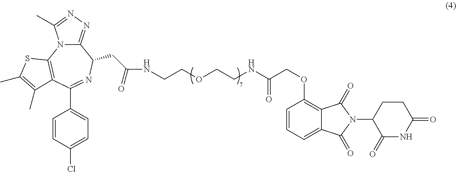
C12=NN=C(C)N1C1=C(C(C3=CC=C(Cl)C=C3)=NC2CC(NCCOCCNC(COC2=C3C(=CC=C2)C(=O)N(C2C(=O)NC(=O)CC2)C3=O)=O)=O)C(C)=C(C)S1
